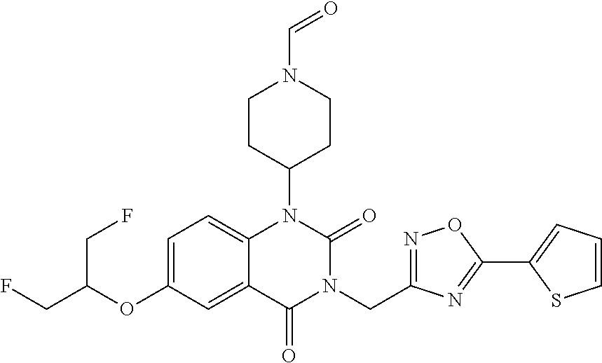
C1=C(OC(CF)CF)C=C2C(=C1)N(C1CCN(C=O)CC1)C(=O)N(CC1=NOC(C3=CC=CS3)=N1)C2=O
